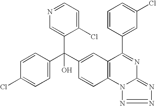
C1=C(Cl)C=CC(C(C2=CC3=C(C=C2)N2C(=NN=N2)N=C3C2=CC(Cl)=CC=C2)(C2=CN=CC=C2Cl)O)=C1
